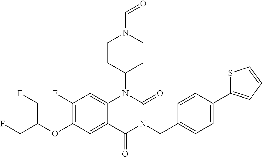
C1(F)=C(OC(CF)CF)C=C2C(=C1)N(C1CCN(C=O)CC1)C(=O)N(CC1=CC=C(C3=CC=CS3)C=C1)C2=O
